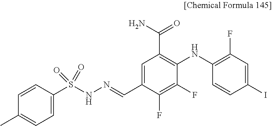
N(=CC1=CC(C(=O)N)=C(NC2=C(F)C=C(I)C=C2)C(F)=C1F)NS(C1=CC=C(C)C=C1)(=O)=O
